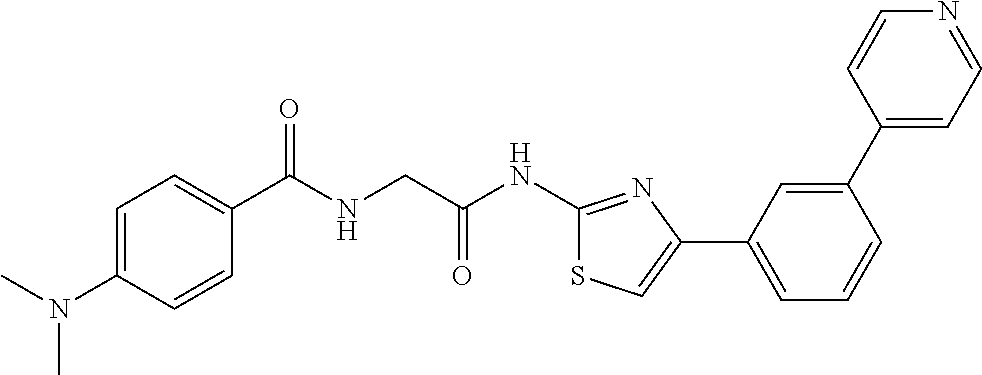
C1=C(N(C)C)C=CC(C(NCC(NC2=NC(C3=CC=CC(C4=CC=NC=C4)=C3)=CS2)=O)=O)=C1
